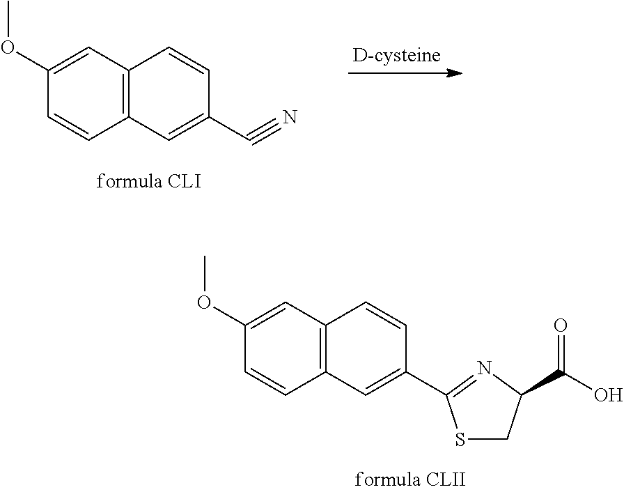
C12=C(C=C(OC)C=C1)C=CC(C#N)=C2.C12=C(C=C(OC)C=C1)C=CC(C1=NC(C(=O)O)CS1)=C2
